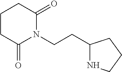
C1CC(=O)N(CCC2NCCC2)C(=O)C1
